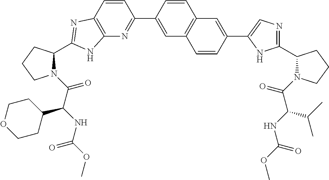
C12=C(N=C(C3=CC4=C(C=C3)C=C(C3=CN=C(C5N(C(=O)C(C(C)C)NC(=O)OC)CCC5)N3)C=C4)C=C1)NC(C1N(C(=O)C(NC(=O)OC)C3CCOCC3)CCC1)=N2
